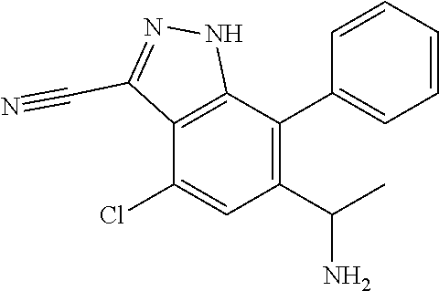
C1(C(C)N)=C(C2=CC=CC=C2)C2=C(C(Cl)=C1)C(C#N)=NN2
